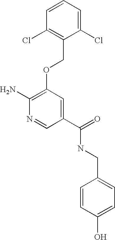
C(NC(C1=CC(OCC2=C(Cl)C=CC=C2Cl)=C(N)N=C1)=O)C1=CC=C(O)C=C1
